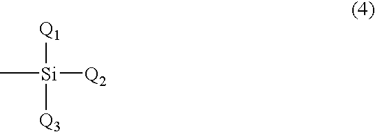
C[Si]([Q1])([Q2])[Q3]
